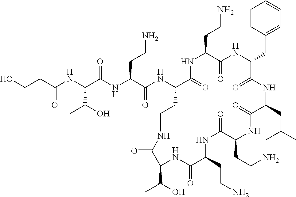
C(NC(C(NC(C(NC1C(=O)NC(CCN)C(=O)NC(CC2=CC=CC=C2)C(=O)NC(CC(C)C)C(=O)NC(CCN)C(=O)NC(CCN)C(=O)NC(C(O)C)C(=O)NCC1)=O)CCN)=O)C(O)C)(=O)CCO
